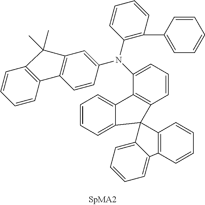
C1=CC2=C(C=C1)C(C)(C)C1=C2C=CC(N(C2=CC=CC3=C2C2=CC=CC=C2C32C3=CC=CC=C3C3=C2C=CC=C3)C2=C(C3=CC=CC=C3)C=CC=C2)=C1
